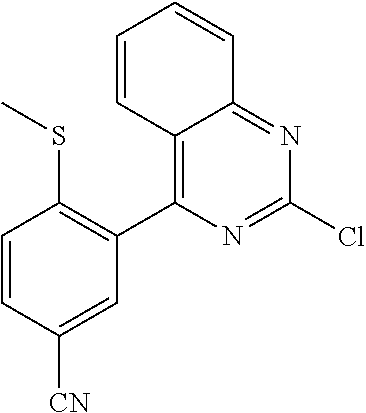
C1=CC([CN])=CC(C2=C3C(=NC(Cl)=N2)C=CC=C3)=C1SC
